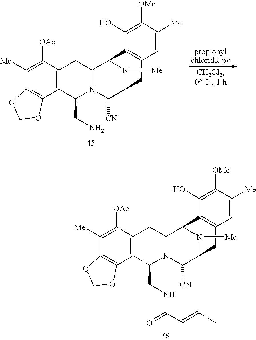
C1([OAc])=C([Me])C2=C(C3=C1CC1N(C3CNC(=O)C=CC)C([CN])C3N([Me])C1C1=C(C=C([Me])C([OMe])=C1O)C3)OCO2.C1([OAc])=C([Me])C2=C(C3=C1CC1N(C3CN)C([CN])C3N([Me])C1C1=C(C=C([Me])C([OMe])=C1O)C3)OCO2
